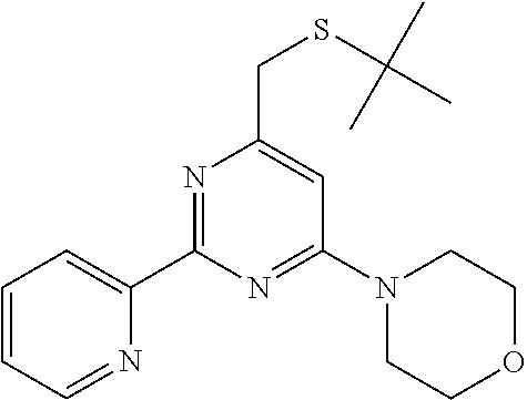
C1(C2=CC=CC=N2)=NC(CSC(C)(C)C)=CC(N2CCOCC2)=N1
